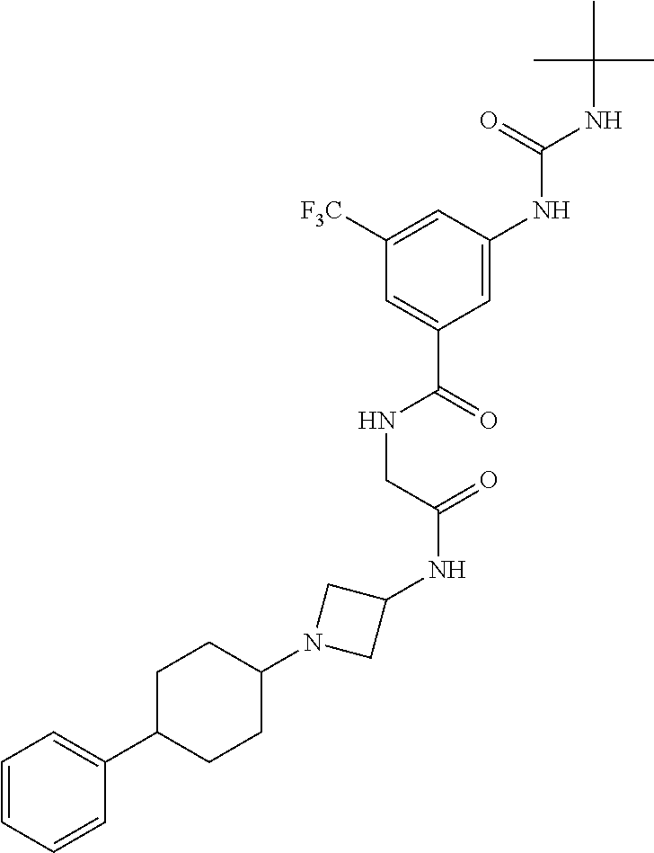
C1=C(C(=O)NCC(NC2CN(C3CCC(C4=CC=CC=C4)CC3)C2)=O)C=C(NC(NC(C)(C)C)=O)C=C1[F3C]
